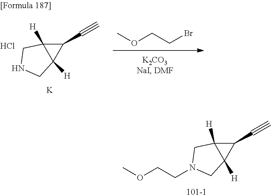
[101-1].C1(C#C)C2([H])C1([H])CN(CCOC)C2.C1(C#C)C2([H])C1([H])CNC2.Cl.O(CCBr)C.[K]
